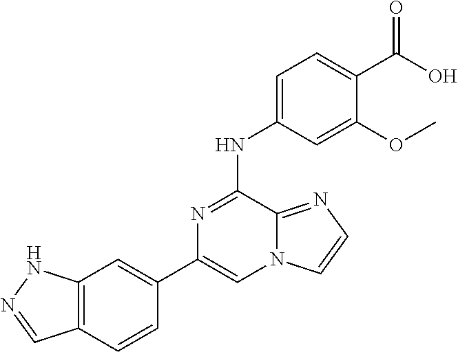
C1(C2=CC3=C(C=C2)C=NN3)=CN2C(=NC=C2)C(NC2=CC=C(C(=O)O)C(OC)=C2)=N1
